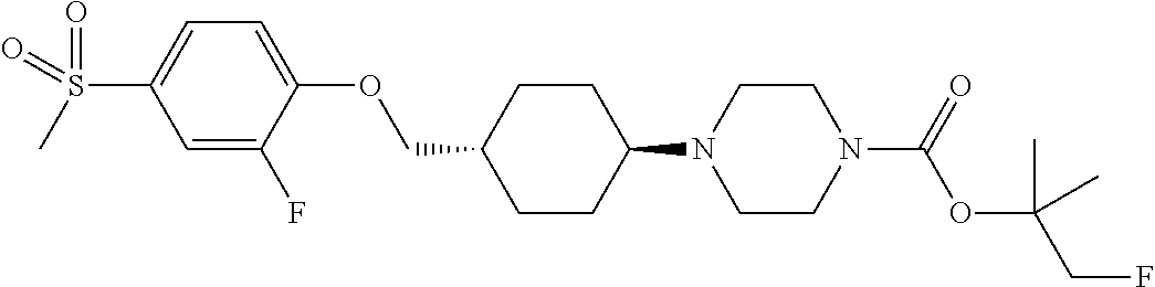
C1CC(N2CCN(C(OC(CF)(C)C)=O)CC2)CCC1COC1=CC=C(S(=O)(C)=O)C=C1F
